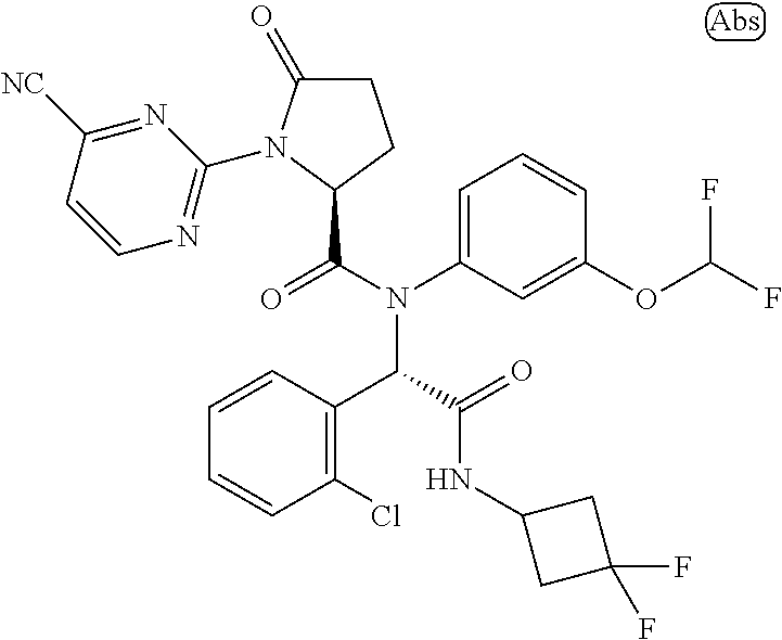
C1(=O)CCC(C(=O)N(C(C(=O)NC2CC(F)(F)C2)C2=C(Cl)C=CC=C2)C2=CC=CC(OC(F)F)=C2)N1C1=NC=CC([NC])=N1
